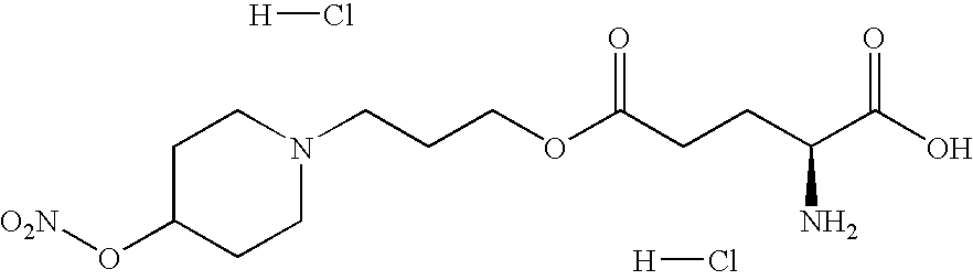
[O2N]OC1CCN(CCCOC(CCC(C(O)=O)N)=O)CC1.[H]Cl.[H]Cl
